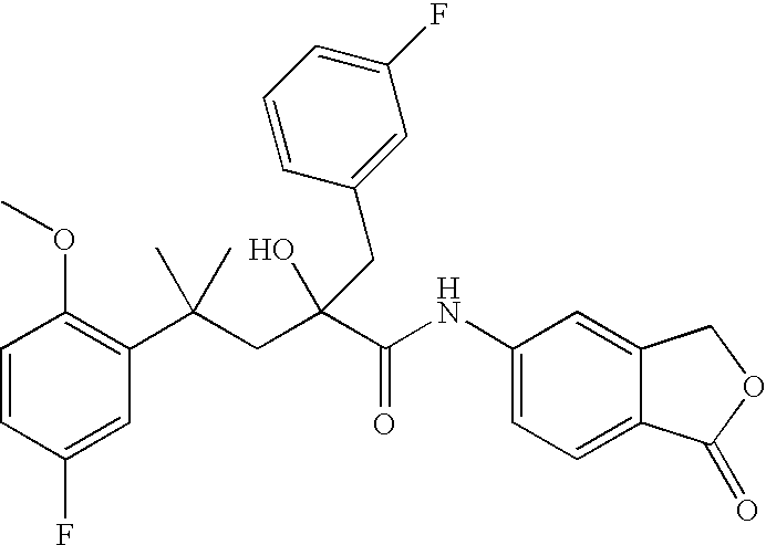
C1=CC(F)=CC(C(CC(C(NC2=CC=C3C(=C2)COC3=O)=O)(O)CC2=CC(F)=CC=C2)(C)C)=C1OC
